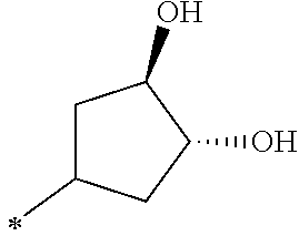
C1C(C)CC(O)C1O
